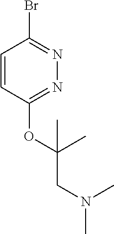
C1=CC(OC(CN(C)C)(C)C)=NN=C1Br
